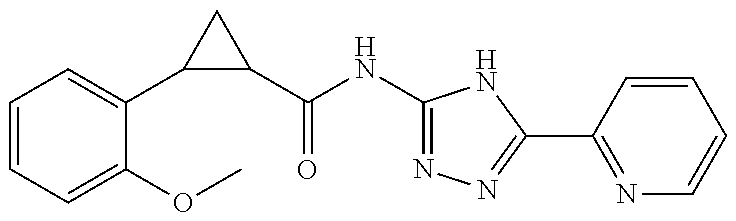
C1=CC=C(OC)C(C2C(C(=O)NC3=NN=C(C4=NC=CC=C4)N3)C2)=C1
